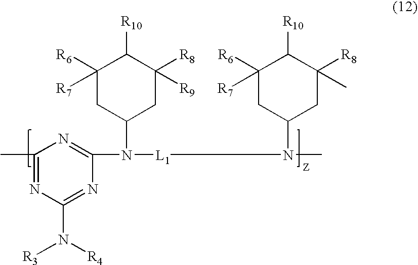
CC1=NC(N([R3])[R4])=NC(N([L1]N(C)C2CC([R8])(C)C([R10])C([R7])([R6])C2)C2CC([R8])([R9])C([R10])C([R7])([R6])C2)=N1
